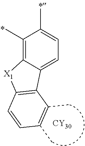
C1=C(C)C(C)=C2C(=C1)C1=C([X1]2)C=CC(C)=C1C.[CY30]
